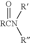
O=[RCN]([R])[R]
